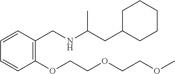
C1=CC=CC(OCCOCCOC)=C1CNC(C)CC1CCCCC1
